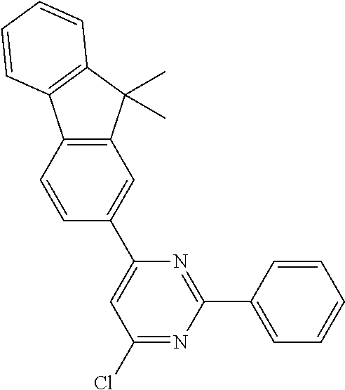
C1=CC2=C(C=C1C1=CC(Cl)=NC(C3=CC=CC=C3)=N1)C(C)(C)C1=C2C=CC=C1
